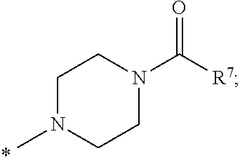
C1N(C)CCN(C([R7])=O)C1
